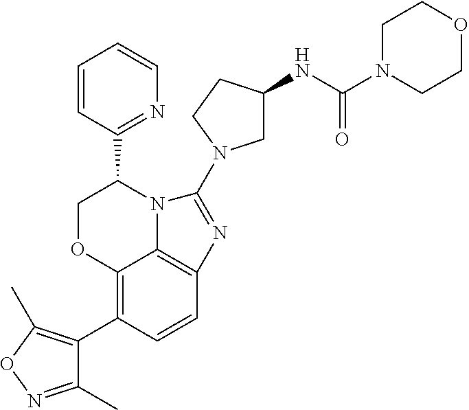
C12=C(C3=C(C)ON=C3C)C=CC3=C1N(C(C1=NC=CC=C1)CO2)C(N1CC(NC(N2CCOCC2)=O)CC1)=N3
